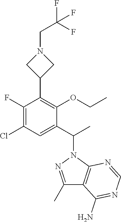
C1(C)=NN(C(C)C2=CC(Cl)=C(F)C(C3CN(CC(F)(F)F)C3)=C2OCC)C2=C1C(N)=NC=N2
